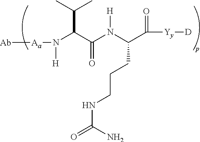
[Ab][Aa]N(C(C(N(C(C([Yy][D])=O)CCCNC(=O)N)[H])=O)C(C)C)[H]
